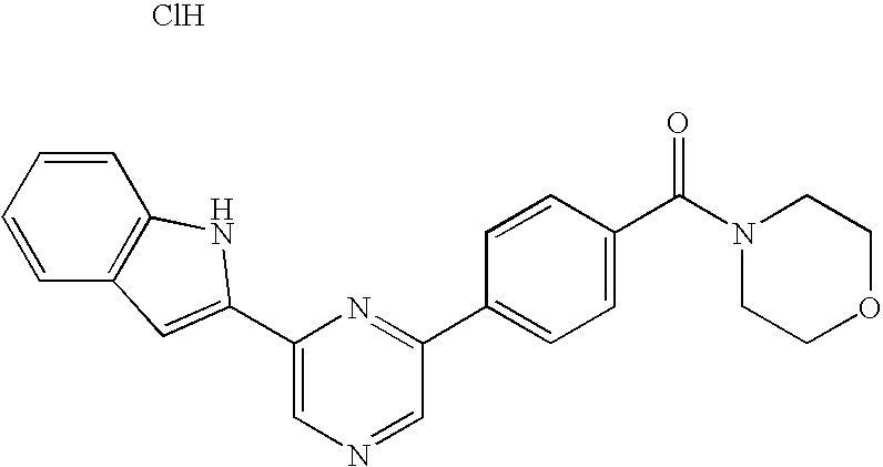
C1=C(C2=CC3=C(C=CC=C3)N2)N=C(C2=CC=C(C(N3CCOCC3)=O)C=C2)C=N1.Cl
